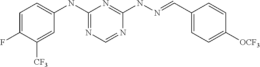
C1=C(F)C([CF3])=CC(NC2=NC=NC(NN=CC3=CC=C([OCF3])C=C3)=N2)=C1
